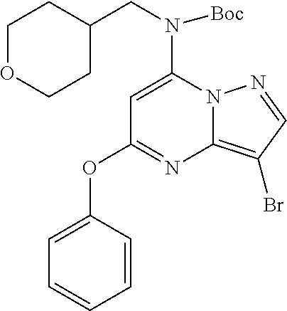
C1OCCC(CN(C2=CC(OC3=CC=CC=C3)=NC3=C(Br)C=NN23)[Boc])C1
